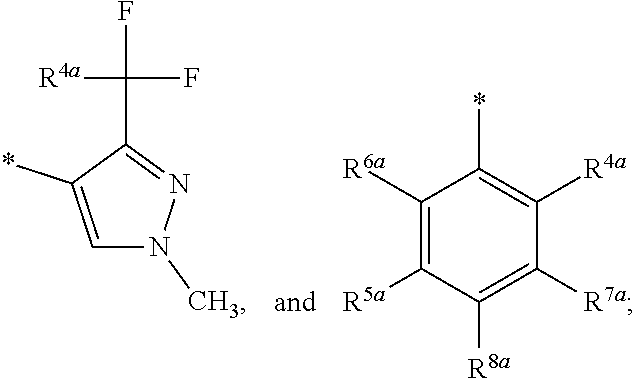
C1=C(*)C(C(F)(F)[R4a])=NN1C.C1([R6a])=C([R5a])C([R8a])=C([R7a])C([R4a])=C1*
